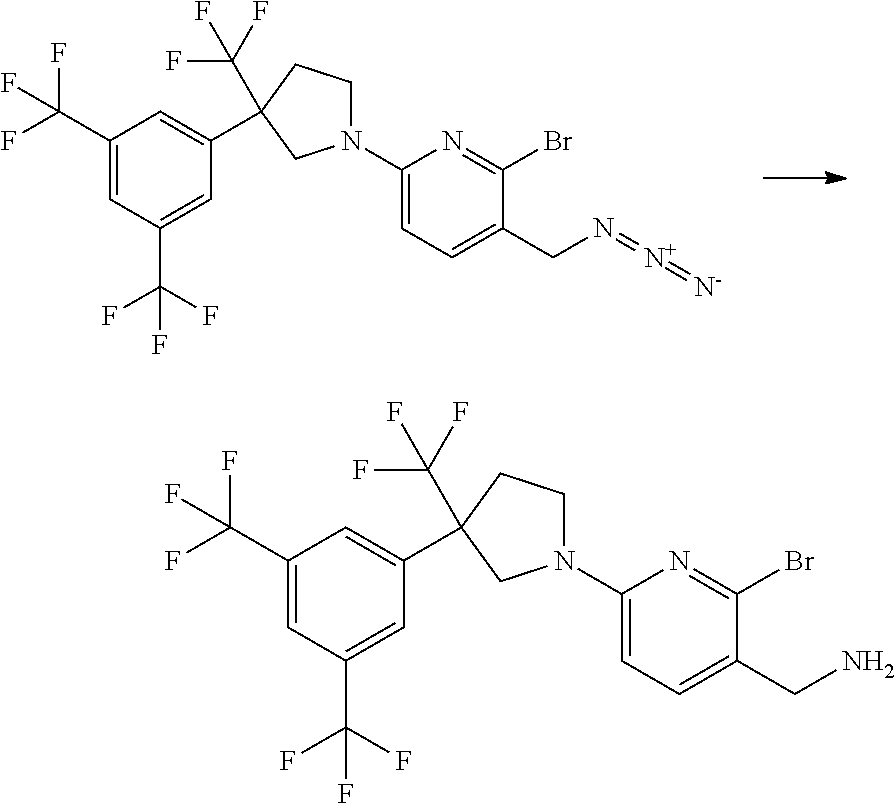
C1(C(F)(F)F)=CC(C(F)(F)F)=CC(C2(C(F)(F)F)CCN(C3=CC=C(CN=[N+]=[N-])C(Br)=N3)C2)=C1.C1(C(F)(F)F)=CC(C(F)(F)F)=CC(C2(C(F)(F)F)CCN(C3=CC=C(CN)C(Br)=N3)C2)=C1
